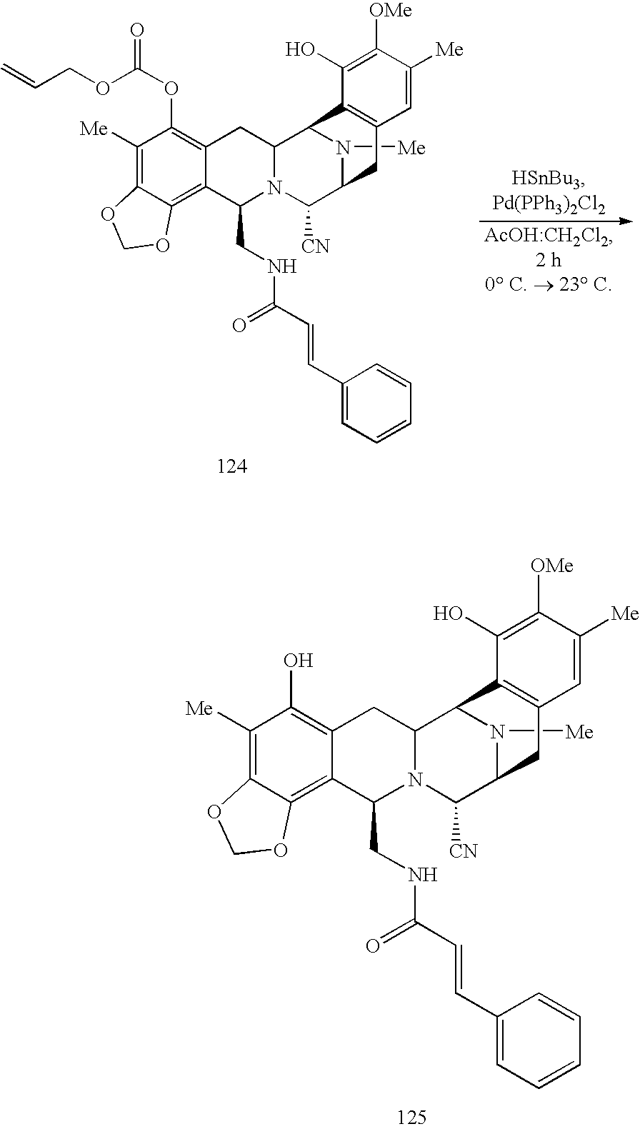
C1([Me])=C2C(=C3C(=C1OC(=O)OCC=C)CC1N(C([CN])C4N([Me])C1C1=C(C4)C=C([Me])C([OMe])=C1O)C3CNC(C=CC1=CC=CC=C1)=O)OCO2.C1([Me])=C2C(=C3C(=C1O)CC1N(C([CN])C4N([Me])C1C1=C(C4)C=C([Me])C([OMe])=C1O)C3CNC(C=CC1=CC=CC=C1)=O)OCO2
